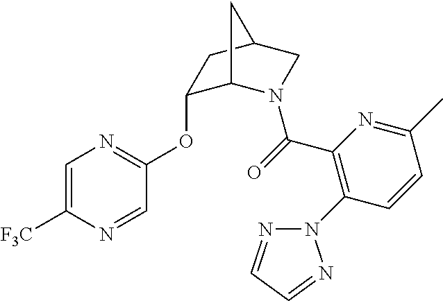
C1=C([F3C])N=CC(OC2C3N(C(=O)C4=C(N5N=CC=N5)C=CC(C)=N4)CC(C2)C3)=N1
